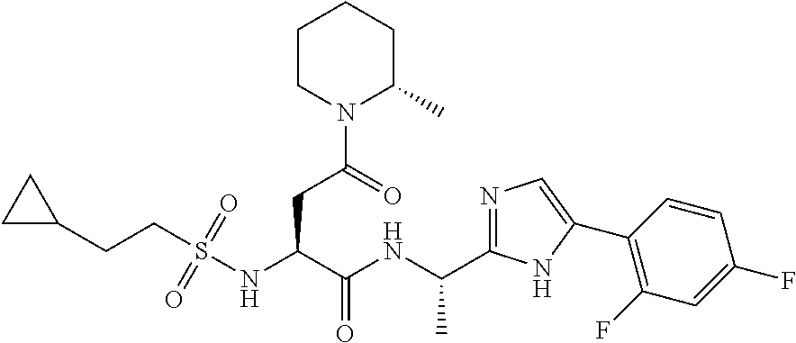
N(C(C(=O)NC(C)C1=NC=C(C2=C(F)C=C(F)C=C2)N1)CC(N1C(C)CCCC1)=O)S(CCC1CC1)(=O)=O
